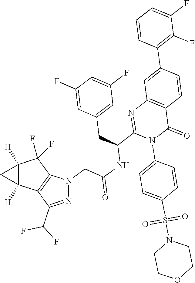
N1=C(C(F)F)C2=C(N1CC(NC(C1=NC3=C(C(=O)N1C1=CC=C(S(N4CCOCC4)(=O)=O)C=C1)C=CC(C1=C(F)C(F)=CC=C1)=C3)CC1=CC(F)=CC(F)=C1)=O)C(F)(F)C1([H])C2([H])C1
